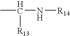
CC([R13])N[R14]
